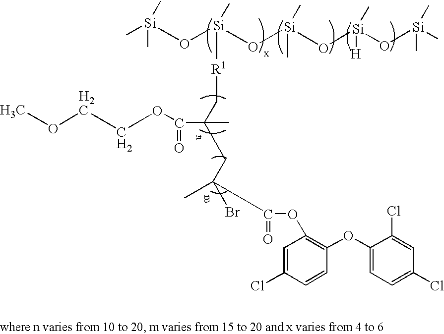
C[Si](O[Si](O[Si](O[Si](O[Si](C)(C)C)([H])C)(C)C)([R1]CC(CC(C(=O)OC1=C(OC2=CC=C(Cl)C=C2Cl)C=CC(Cl)=C1)(Br)C)(C)C(=O)OCCOC)C)(C)C
